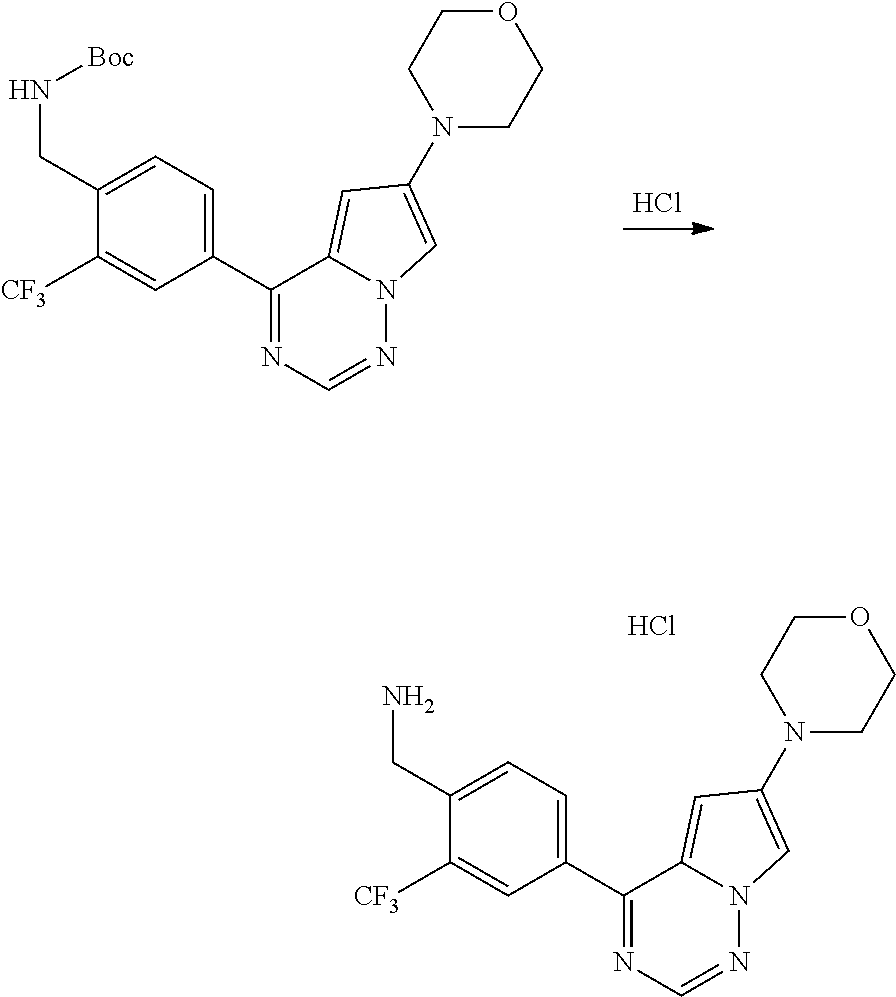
C1(CN[Boc])=CC=C(C2=NC=NN3C2=CC(N2CCOCC2)=C3)C=C1[CF3].Cl.C1(CN)=CC=C(C2=NC=NN3C2=CC(N2CCOCC2)=C3)C=C1[CF3].Cl
